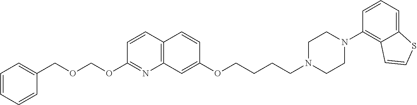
C12=C(C=CC(OCCCCN3CCN(C4=C5C(=CC=C4)SC=C5)CC3)=C1)C=CC(OCOCC1=CC=CC=C1)=N2
